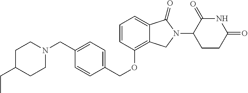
C1CN(CC2=CC=C(COC3=C4C(=CC=C3)C(=O)N(C3CCC(=O)NC3=O)C4)C=C2)CCC1CC
